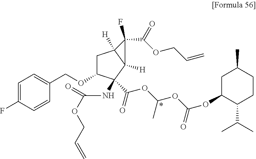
C1C(OCC2=CC=C(F)C=C2)C(C(OC(OC(OC2C(C(C)C)CCC(C)C2)=O)C)=O)(NC(=O)OCC=C)C2([H])C1([H])C(C(=O)OCC=C)(F)C2
